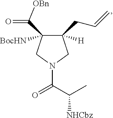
C1([H])(CC=C)C([BocHN])(C(=O)[OBn])CN(C(C(C)[NHCbz])=O)C1
